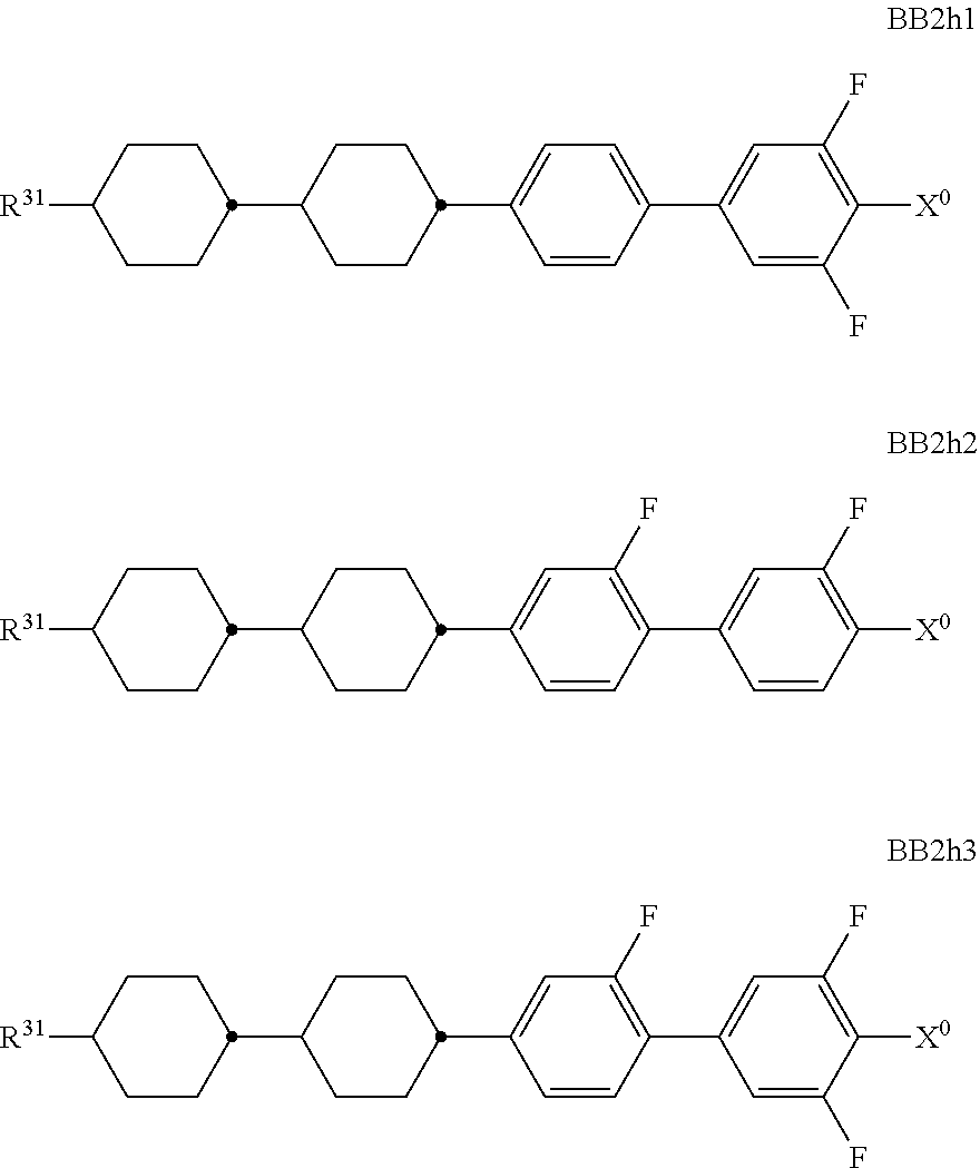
[R31]C1CCC(C2CCC(C3=CC=C(C4=CC(F)=C([X0])C(F)=C4)C=C3)CC2)CC1.[R31]C1CCC(C2CCC(C3=CC(F)=C(C4=CC(F)=C([X0])C=C4)C=C3)CC2)CC1.[R31]C1CCC(C2CCC(C3=CC(F)=C(C4=CC(F)=C([X0])C(F)=C4)C=C3)CC2)CC1
